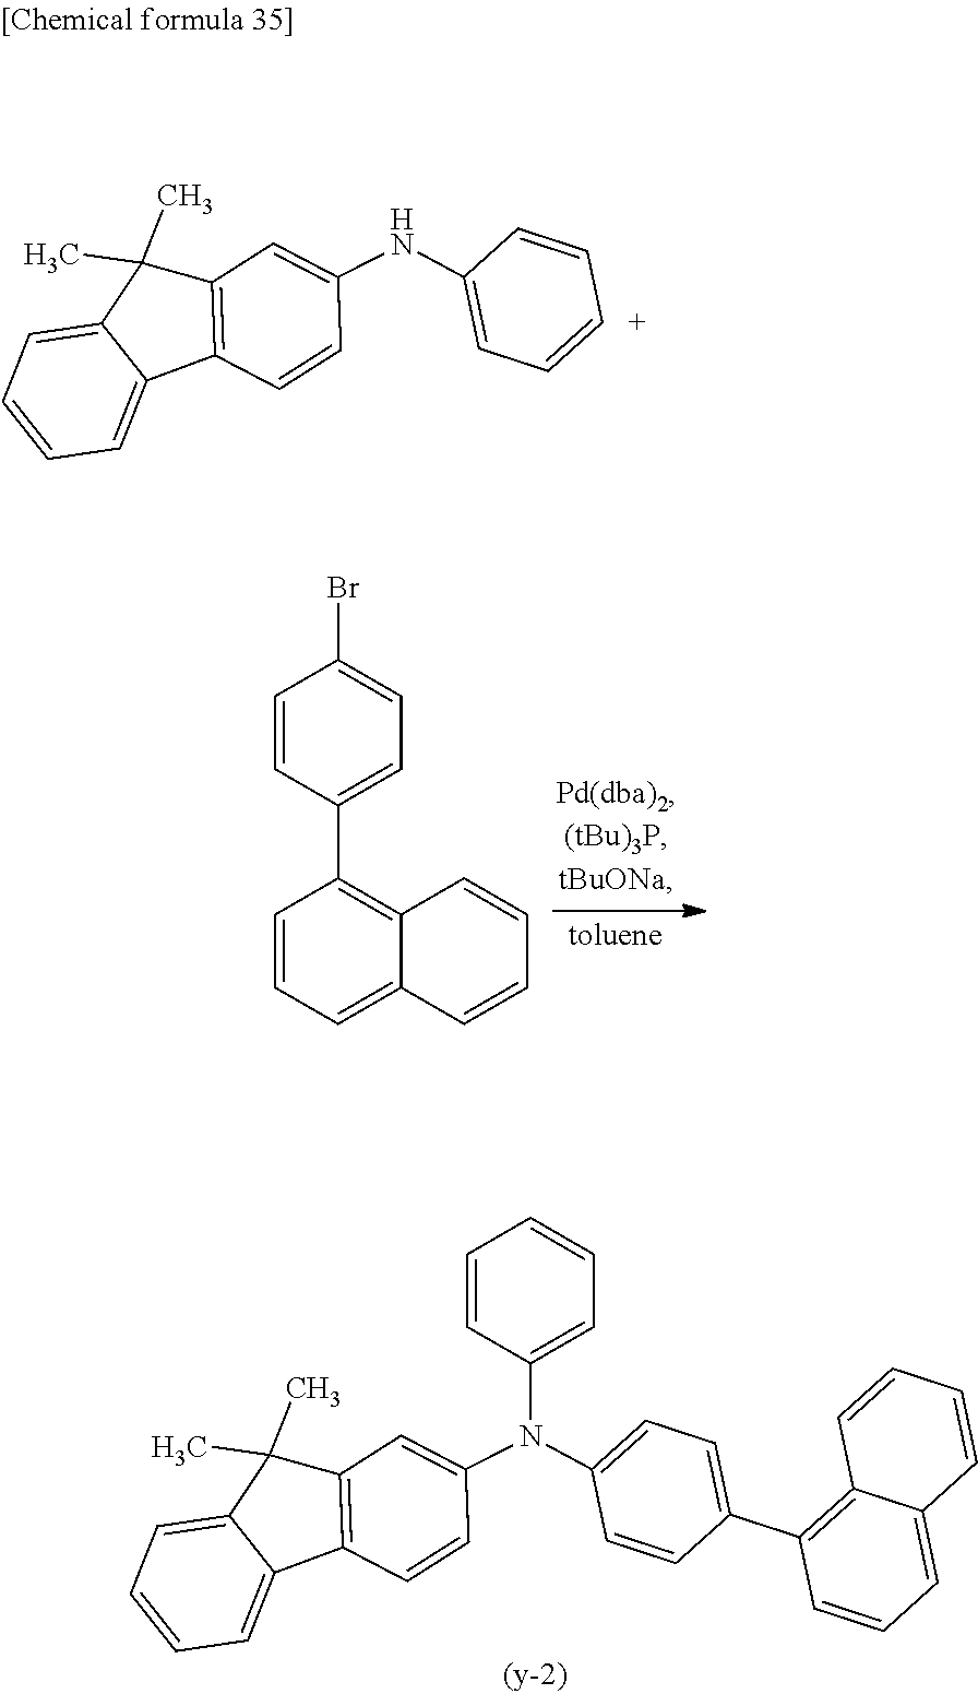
C1=CC=C2C(=C1)C(C)(C)C1=C2C=CC(NC2=CC=[C+]C=C2)=C1.C1=CC=C2C(=C1C1=CC=C(Br)C=C1)C=CC=C2.C1=CC=C2C(=C1)C(C)(C)C1=C2C=CC(N(C2=CC=C(C3=C4C(=CC=C3)C=CC=C4)C=C2)C2=CC=CC=C2)=C1
